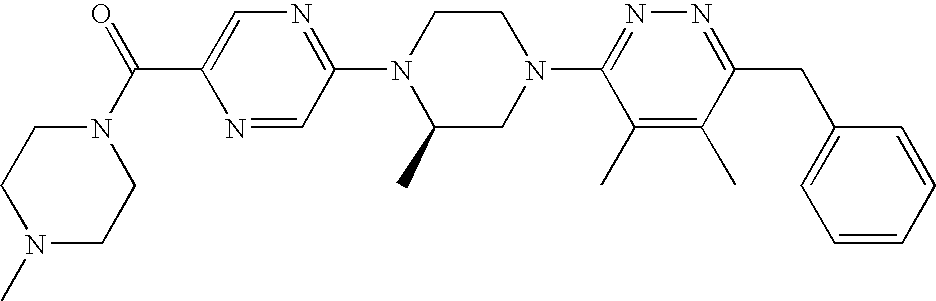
N1=CC(N2C(C)CN(C3=NN=C(CC4=CC=CC=C4)C(C)=C3C)CC2)=NC=C1C(=O)N1CCN(C)CC1
